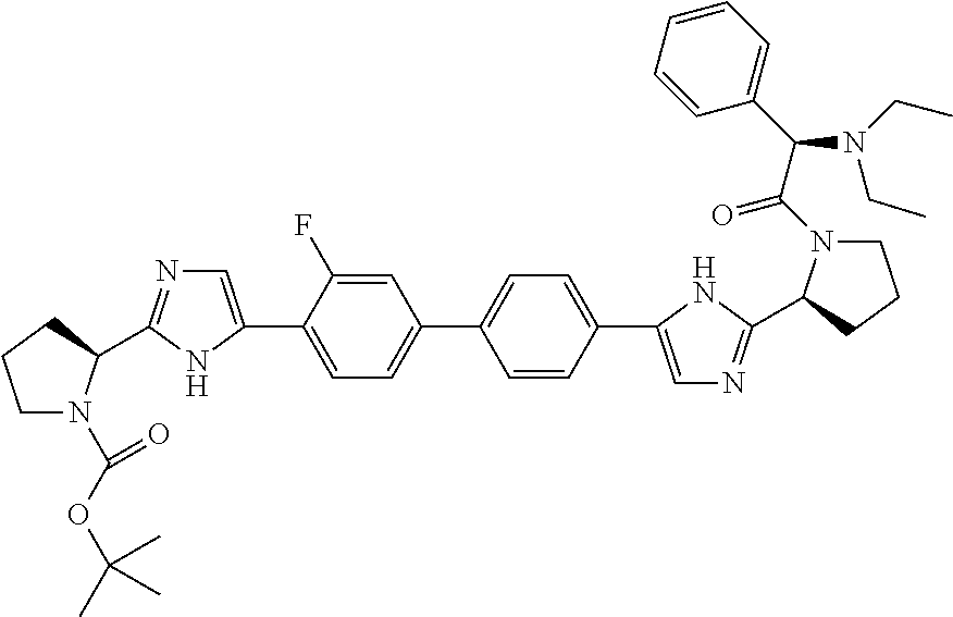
C1=C(F)C(C2=CN=C(C3N(C(=O)OC(C)(C)C)CCC3)N2)=CC=C1C1=CC=C(C2=CN=C(C3N(C(=O)C(C4=CC=CC=C4)N(CC)CC)CCC3)N2)C=C1
